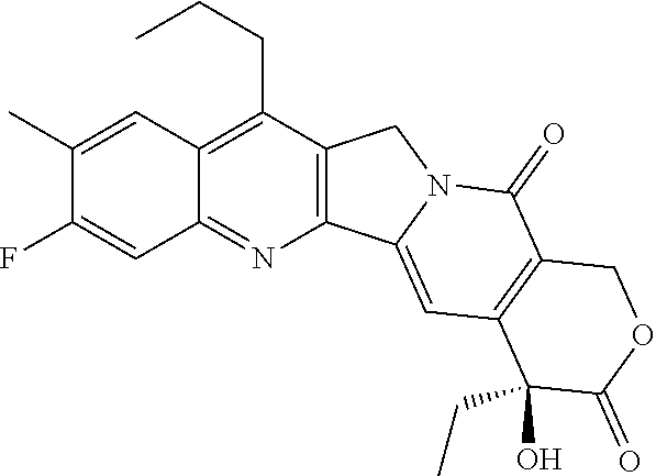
C1(C)=CC2=C(CCC)C3=C(N=C2C=C1F)C1=CC2=C(C(=O)N1C3)COC(=O)C2(CC)O
